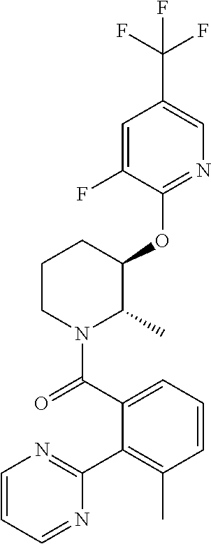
C1(OC2C(C)N(C(=O)C3=CC=CC(C)=C3C3=NC=CC=N3)CCC2)=NC=C(C(F)(F)F)C=C1F
